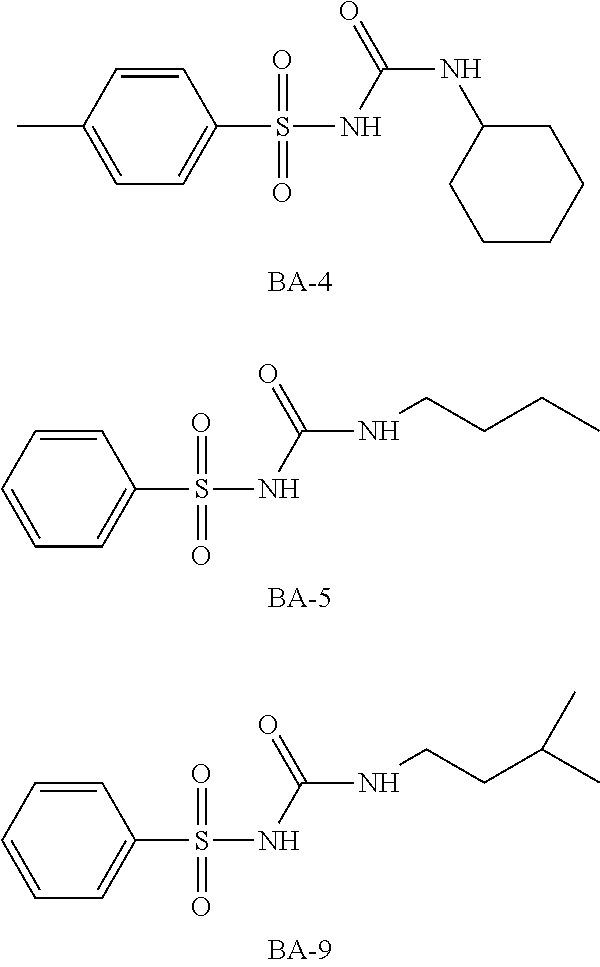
CC1=CC=C(S(=O)(=O)NC(NC2CCCCC2)=O)C=C1.C1=CC=C(S(=O)(=O)NC(NCCCC)=O)C=C1.C1=CC=C(S(=O)(=O)NC(NCCC(C)C)=O)C=C1
